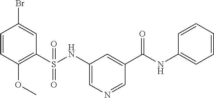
C1=CC(OC)=C(S(NC2=CN=CC(C(NC3=CC=CC=C3)=O)=C2)(=O)=O)C=C1Br
